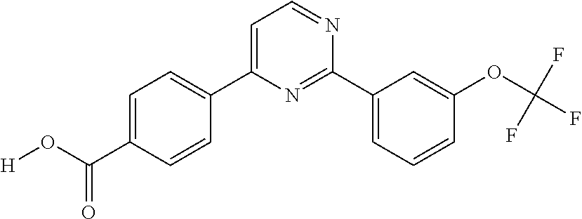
C1=C(C(O[H])=O)C=CC(C2=CC=NC(C3=CC=CC(OC(F)(F)F)=C3)=N2)=C1
